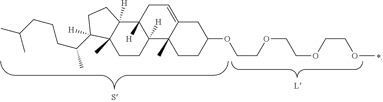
C12([H])C3(C)C(=CCC1([H])C1([H])C(C)(CC2)C(C(CCCC(C)C)C)([H])CC1)CC(OCCOCCOCCOC)CC3
